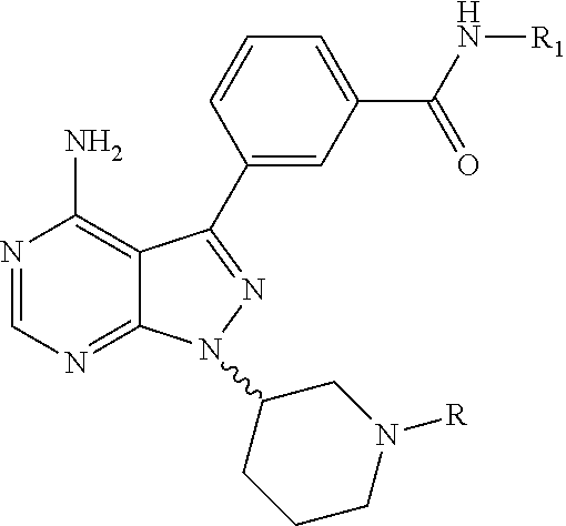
N1=CN=C2C(=C1N)C(C1=CC(C(N[R1])=O)=CC=C1)=NN2C1CCCN([R])C1
